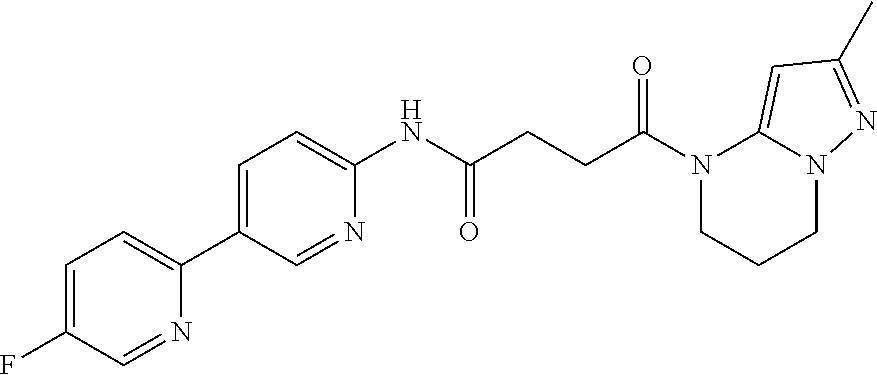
N1(C(=O)CCC(=O)NC2=CC=C(C3=CC=C(F)C=N3)C=N2)CCCN2C1=CC(C)=N2
